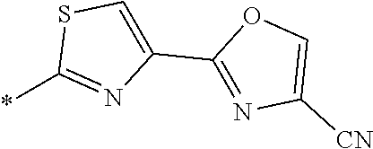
*C1=NC(C2=NC([CN])=CO2)=CS1
